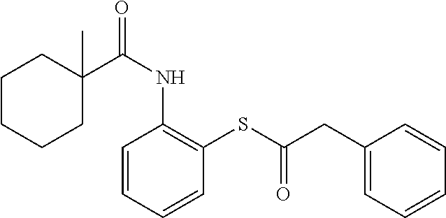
C1C(C(NC2=C(SC(CC3=CC=CC=C3)=O)C=CC=C2)=O)(C)CCCC1
